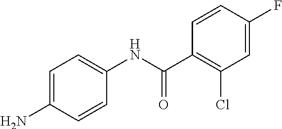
C1=C(N)C=CC(NC(C2=C(Cl)C=C(F)C=C2)=O)=C1
